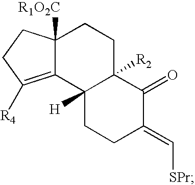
C12([R1O2C])C(=C([R4])CC1)C1([H])C([R2])(CC2)C(=O)C(=C[SPr])CC1
